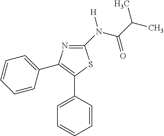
C1=CC(C2=C(C3=CC=CC=C3)N=C(N(C(C(C)C)=O)[H])S2)=CC=C1
